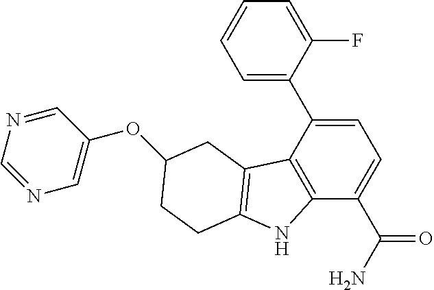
C1=C(C2=CC=CC=C2F)C2=C(C(C(N)=O)=C1)NC1=C2CC(OC2=CN=CN=C2)CC1
